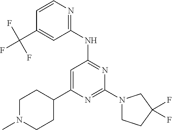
N1=C(NC2=NC=CC(C(F)(F)F)=C2)C=C(C2CCN(C)CC2)N=C1N1CCC(F)(F)C1
